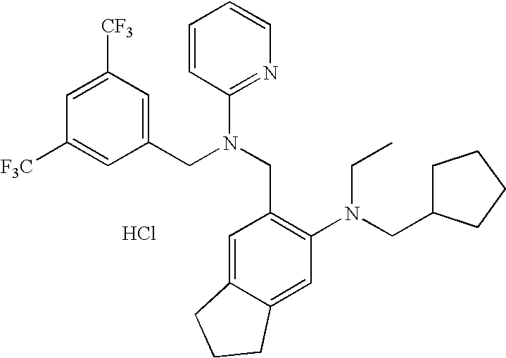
[F3C]C1=CC(CN(CC2=C(N(CC3CCCC3)CC)C=C3C(=C2)CCC3)C2=NC=CC=C2)=CC([CF3])=C1.Cl
